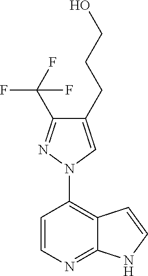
C1=CC(N2N=C(C(F)(F)F)C(CCCO)=C2)=C2C(=N1)NC=C2
